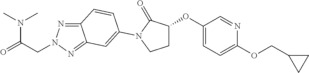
C12=NN(CC(=O)N(C)C)N=C1C=C(N1C(=O)C(OC3=CC=C(OCC4CC4)N=C3)CC1)C=C2
